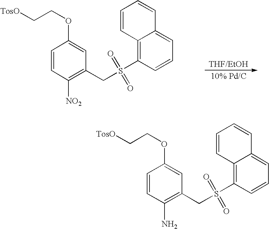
C1=CC([NO2])=C(CS(C2=C3C(=CC=C2)C=CC=C3)(=O)=O)C=C1OCC[TosO].[10% Pd/C].C1=CC(N)=C(CS(C2=C3C(=CC=C2)C=CC=C3)(=O)=O)C=C1OCC[TosO]
